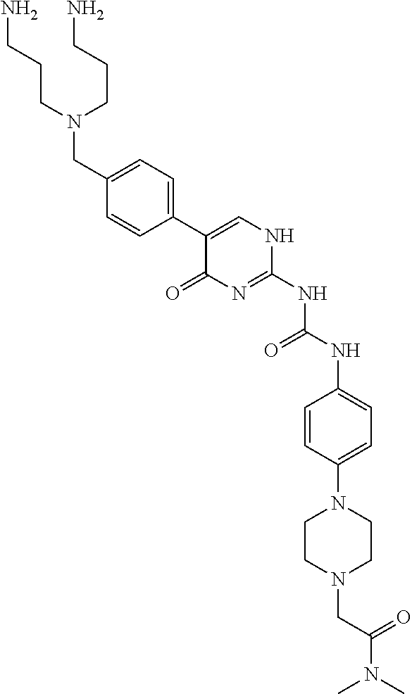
C1=CC(C2=CNC(NC(NC3=CC=C(N4CCN(CC(N(C)C)=O)CC4)C=C3)=O)=NC2=O)=CC=C1CN(CCCN)CCCN
